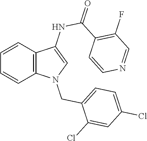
C1=CC2=C(C=C1)N(CC1=CC=C(Cl)C=C1Cl)C=C2NC(=O)C1=C(F)C=NC=C1
